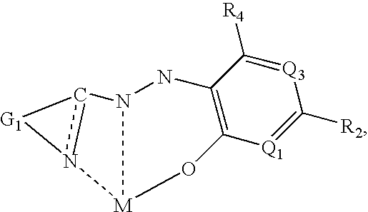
C12=C(C([R4])=[Q3]C([R2])=[Q1]1)NN1[M](O2)n2c1[G1]2
